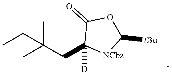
CCC(CC1([D])[NCbz]C([tBu])OC1=O)(C)C
